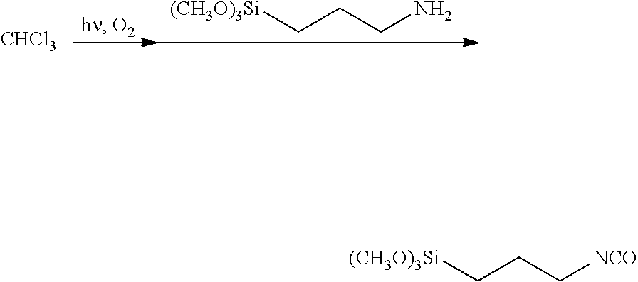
[CHCl3].[(CH3O)3Si]CCCN.[(CH3O)3Si]CCC[NCO]
